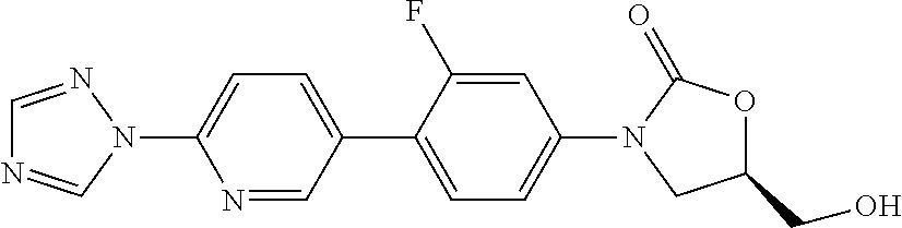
N1=CN(C2=CC=C(C3=CC=C(N4CC(CO)OC4=O)C=C3F)C=N2)N=C1
